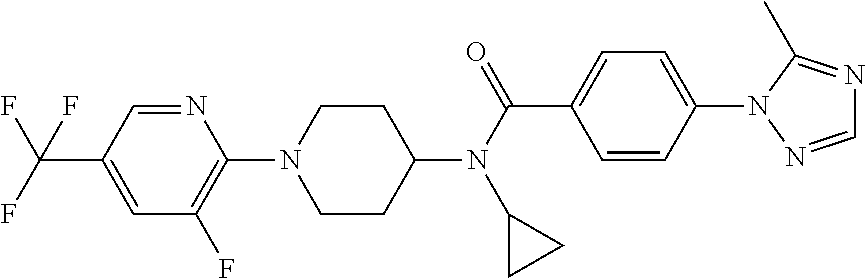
C(C1=CC(F)=C(N2CCC(N(C(=O)C3=CC=C(N4N=CN=C4C)C=C3)C3CC3)CC2)N=C1)(F)(F)F
